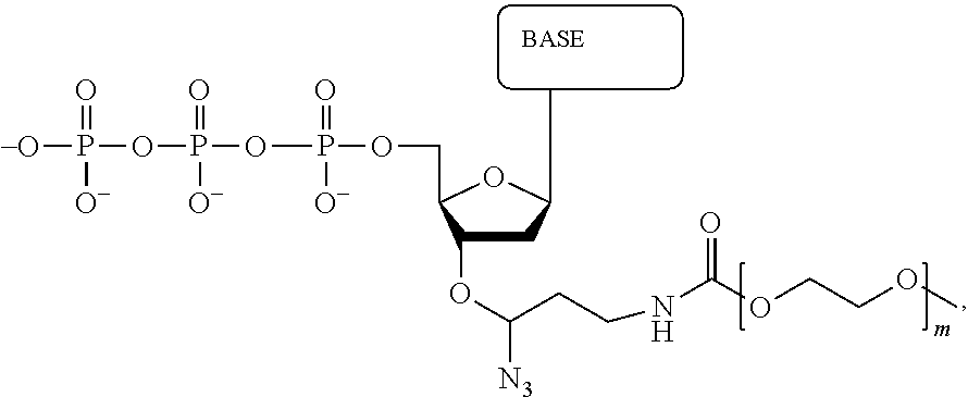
C1C(OC(CCNC(=O)OCCOC)[N3])C(COP([O-])(=O)OP(OP([-O])(=O)[O-])(=O)[O-])OC1CC
